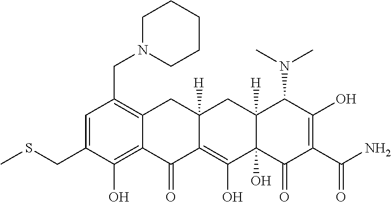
C1=C(CSC)C(O)=C2C(=C1CN1CCCCC1)CC1([H])C(=C(O)C3(O)C([H])(C1)C(N(C)C)C(O)=C(C(N)=O)C3=O)C2=O
